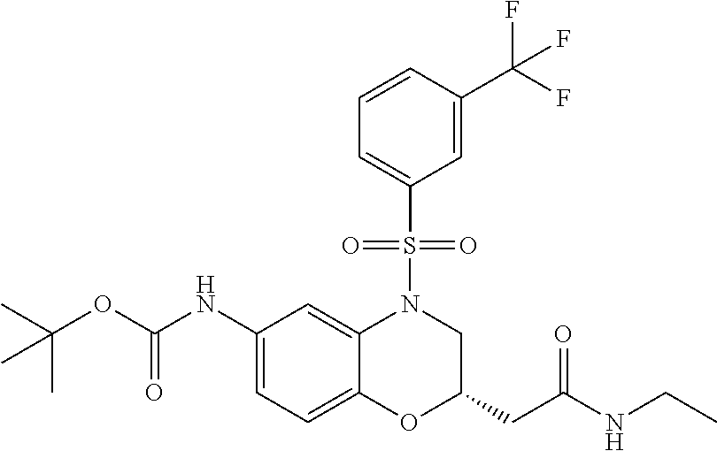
C1(NC(OC(C)(C)C)=O)=CC=C2C(=C1)N(S(C1=CC=CC(C(F)(F)F)=C1)(=O)=O)CC(CC(=O)NCC)O2
